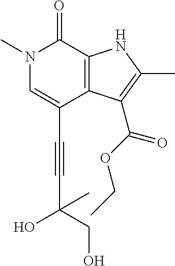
C(C1=CN(C)C(=O)C2=C1C(C(OCC)=O)=C(C)N2)#CC(O)(CO)C
